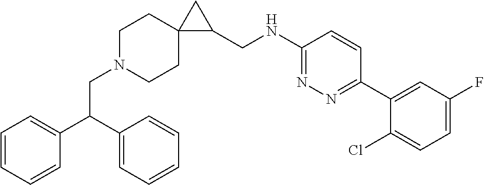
C(N1CCC2(CC1)C(CNC1=NN=C(C3=CC(F)=CC=C3Cl)C=C1)C2)C(C1=CC=CC=C1)C1=CC=CC=C1
